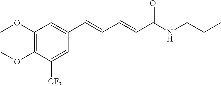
C1=C([CF3])C(OC)=C(OC)C=C1C=CC=CC(NCC(C)C)=O
